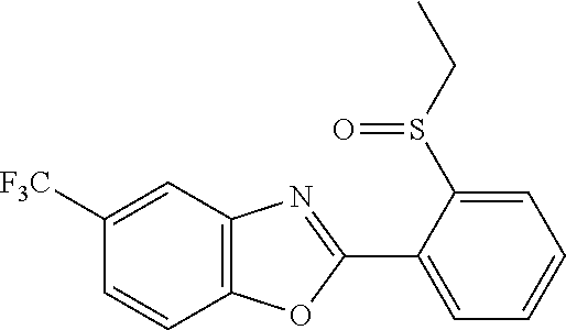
C12=C(C=C([F3C])C=C1)N=C(C1=CC=CC=C1S(CC)=O)O2
